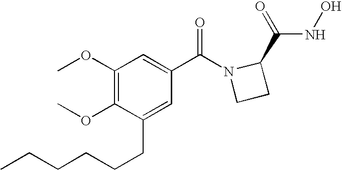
C1(OC)=C(OC)C(CCCCCC)=CC(C(N2CCC2C(=O)NO)=O)=C1
